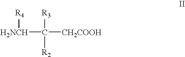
[H2NCH](C([CH2COOH])([R3])[R2])[R4]
